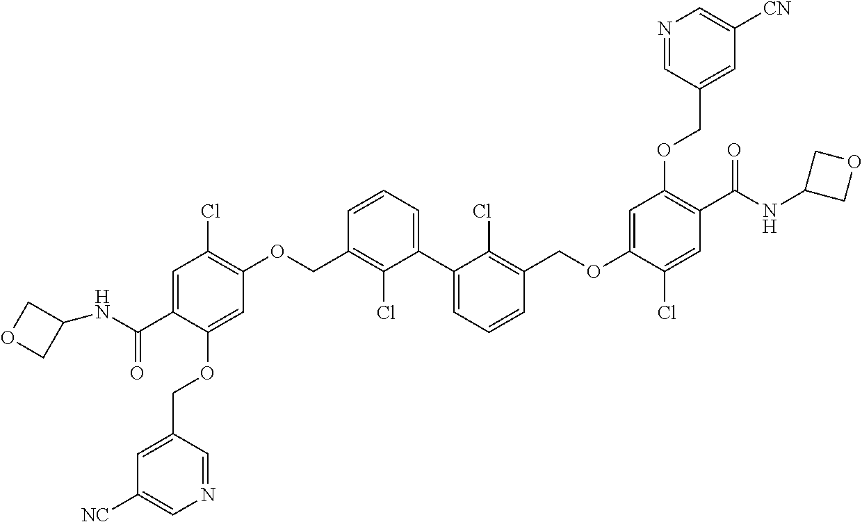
C1=C(C(=O)NC2COC2)C(OCC2=CC([NC])=CN=C2)=CC(OCC2=C(Cl)C(C3=CC=CC(COC4=CC(OCC5=CC([CN])=CN=C5)=C(C(=O)NC5COC5)C=C4Cl)=C3Cl)=CC=C2)=C1Cl
